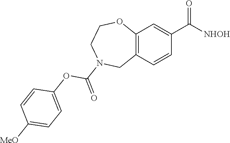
C12=C(C=CC(C([NHOH])=O)=C1)CN(C(OC1=CC=C([MeO])C=C1)=O)CCO2
